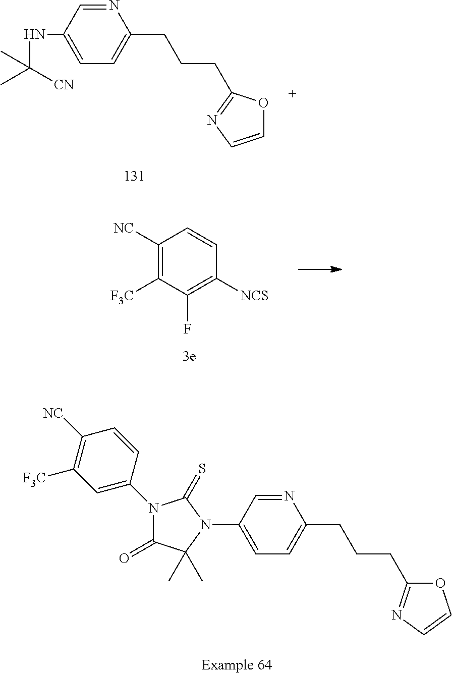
N1=CC(NC([CN])(C)C)=CC=C1CCCC1=NC=CO1.C1([NC])=C([F3C])C(F)=C([NCS])C=C1.C1([NC])=C([F3C])C=C(N2C(=O)C(C)(C)N(C3=CC=C(CCCC4=NC=CO4)N=C3)C2=S)C=C1
